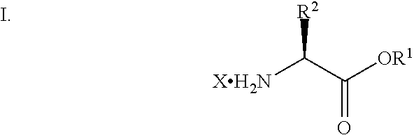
[XH2N]C(C([OR1])=O)[R2].I
